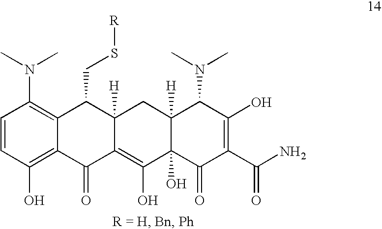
C1=CC(O)=C2C(=C1N(C)C)C(CS[R])C1([H])C(=C(O)C3(O)C([H])(C1)C(N(C)C)C(O)=C(C(N)=O)C3=O)C2=O
